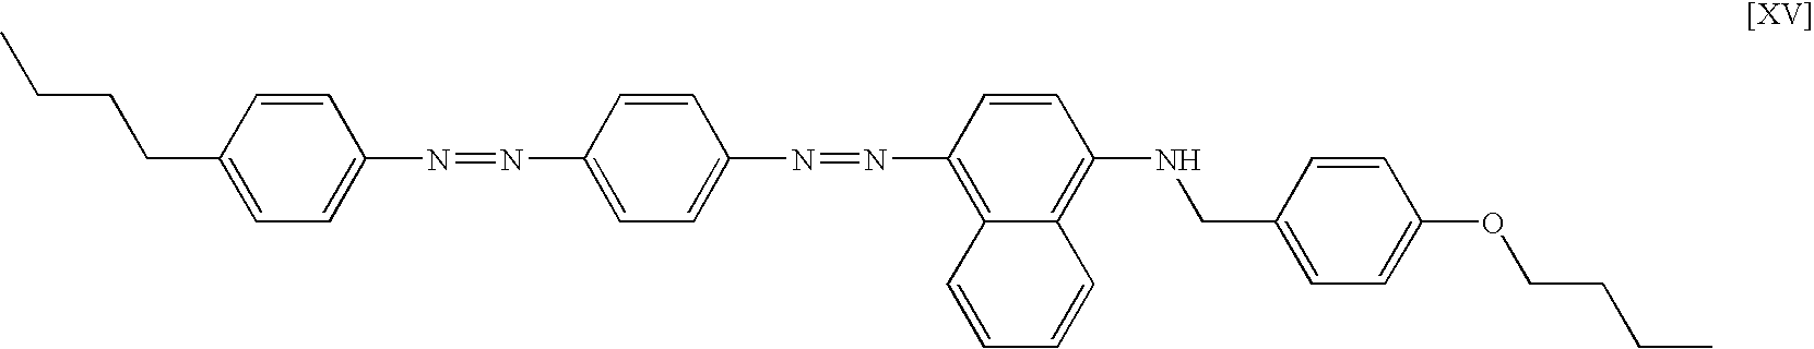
C1=CC(CCCC)=CC=C1N=NC1=CC=C(N=NC2=C3C(=C(NCC4=CC=C(OCCCC)C=C4)C=C2)C=CC=C3)C=C1
